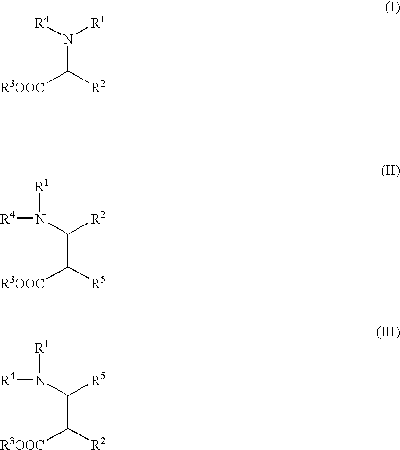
[R4]N(C([R2])[R3OOC])[R1].N(C(C([R5])[R3OOC])[R2])([R4])[R1].N(C(C([R2])[R3OOC])[R5])([R4])[R1]
